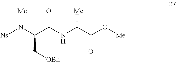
[Me]N(C(C(NC([Me])C(=O)O[Me])=O)C[OBn])[Ns]
